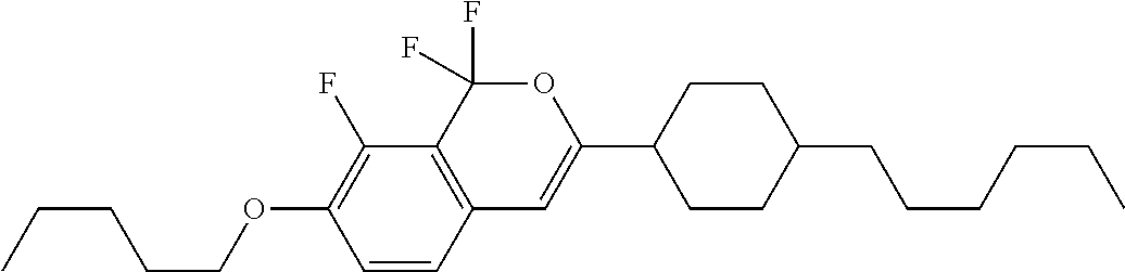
C1=CC2=C(C(F)=C1OCCCCC)C(F)(F)OC(C1CCC(CCCCCC)CC1)=C2
